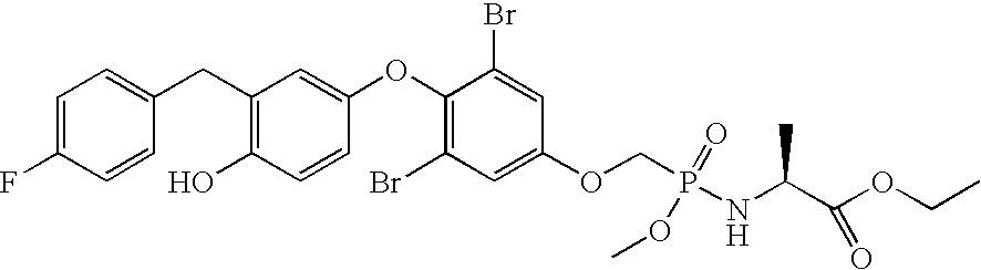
C1(CC2=C(O)C=CC(OC3=C(Br)C=C(OCP(=O)(OC)NC(C(OCC)=O)C)C=C3Br)=C2)=CC=C(F)C=C1
